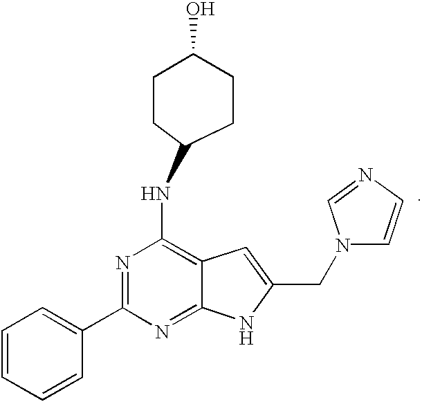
C1=CC=CC(C2=NC(NC3CCC(O)CC3)=C3C(=N2)NC(CN2C=CN=C2)=C3)=C1
